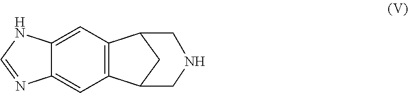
C12=C(C=C3C(=C1)N=CN3)C1CC2CNC1
